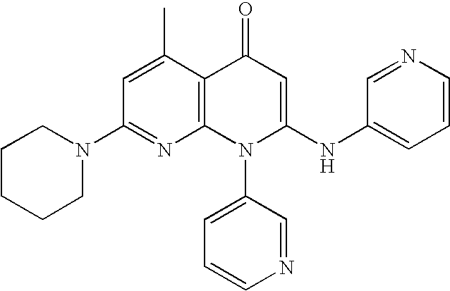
C1(N2CCCCC2)=NC2=C(C(C)=C1)C(=O)C=C(NC1=CC=CN=C1)N2C1=CC=CN=C1
